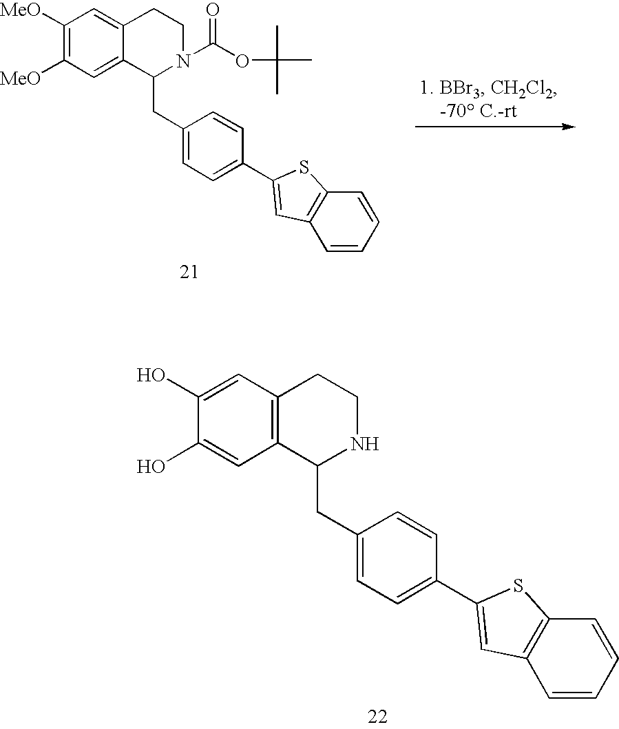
C1([MeO])=C([MeO])C=C2C(=C1)CCN(C(OC(C)(C)C)=O)C2CC1=CC=C(C2=CC3=C(C=CC=C3)S2)C=C1.C1(O)=CC2=C(C=C1O)C(CC1=CC=C(C3=CC4=C(C=CC=C4)S3)C=C1)NCC2
